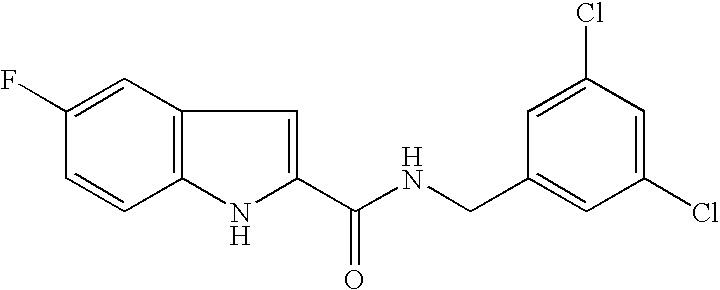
C12=C(C=C(F)C=C1)C=C(C(NCC1=CC(Cl)=CC(Cl)=C1)=O)N2
